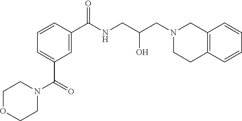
N(CC(O)CN1CCC2=C(C1)C=CC=C2)C(C1=CC(C(N2CCOCC2)=O)=CC=C1)=O
